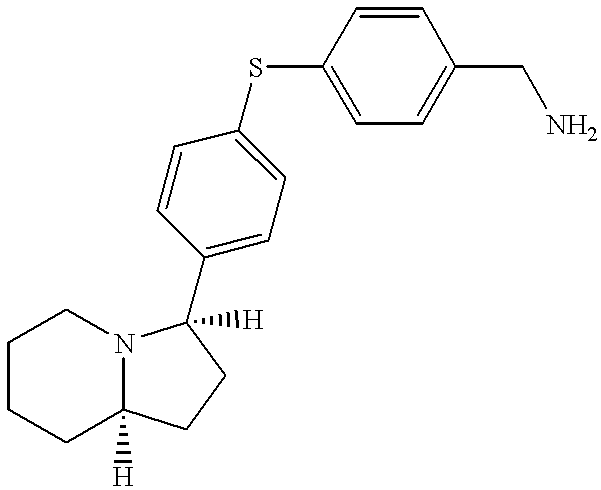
C1CCC2([H])N(C1)C([H])(C1=CC=C(SC3=CC=C(CN)C=C3)C=C1)CC2
